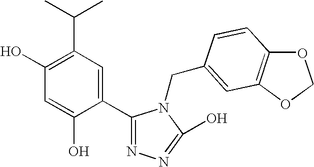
C1(O)=C(C(C)C)C=C(C2=NN=C(O)N2CC2=CC3=C(OCO3)C=C2)C(O)=C1
